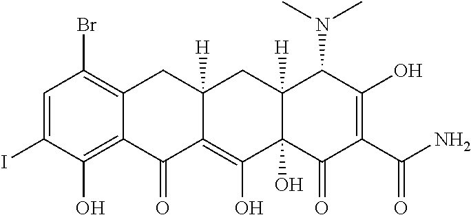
C1=C(I)C(O)=C2C(=C1Br)CC1([H])C(=C(O)C3(O)C([H])(C1)C(N(C)C)C(O)=C(C(N)=O)C3=O)C2=O
